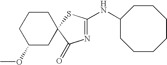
N1=C(NC2CCCCCCC2)SC2(C1=O)CCCC(OC)C2
